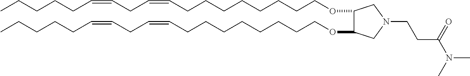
O(CCCCCCCCC=CCC=CCCCCC)C1C(OCCCCCCCCC=CCC=CCCCCC)CN(CCC(N(C)C)=O)C1
